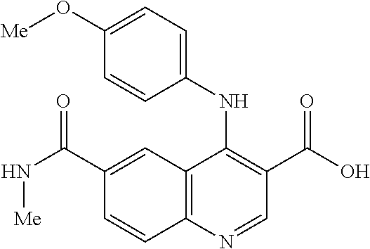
C12=C(N=CC(C(O)=O)=C1NC1=CC=C(O[Me])C=C1)C=CC(C(N[Me])=O)=C2
